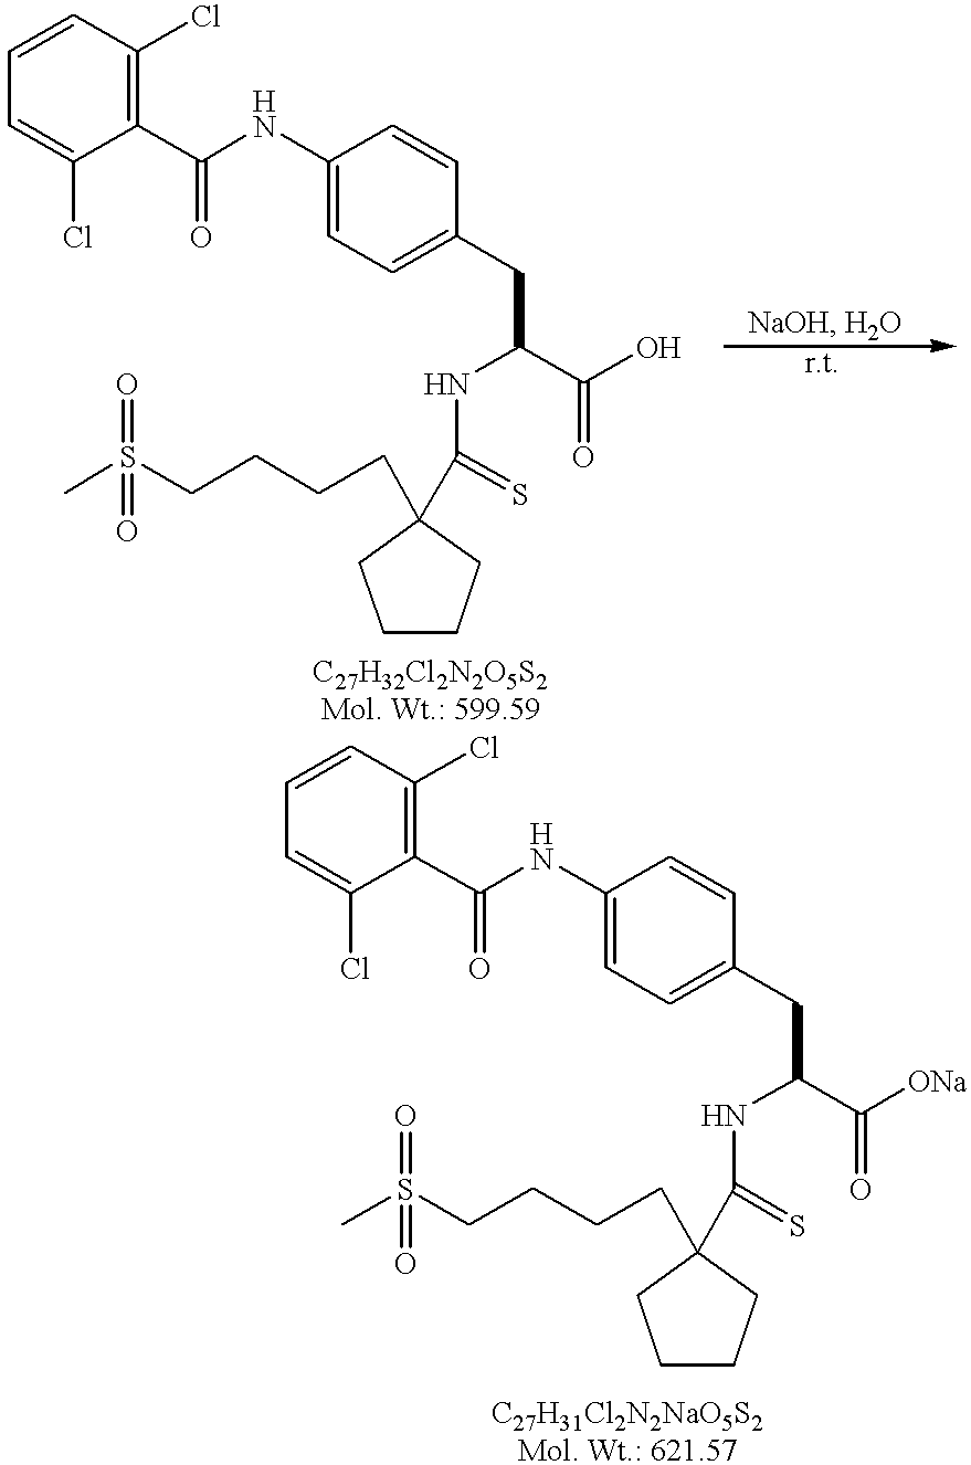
C1CCC(CCCCS(C)(=O)=O)(C(=S)NC(C(=O)O)CC2=CC=C(NC(C3=C(Cl)C=CC=C3Cl)=O)C=C2)C1.C1CCC(CCCCS(C)(=O)=O)(C(=S)NC(C(=O)[ONa])CC2=CC=C(NC(C3=C(Cl)C=CC=C3Cl)=O)C=C2)C1
